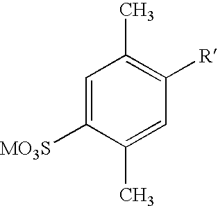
C1=C([MO3S])C(C)=CC([R])=C1C
